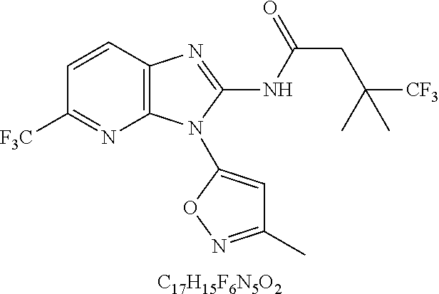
[C17H15F6N5O2].C1=CC2=C(N=C1[F3C])N(C1=CC(C)=NO1)C(NC(CC([CF3])(C)C)=O)=N2
